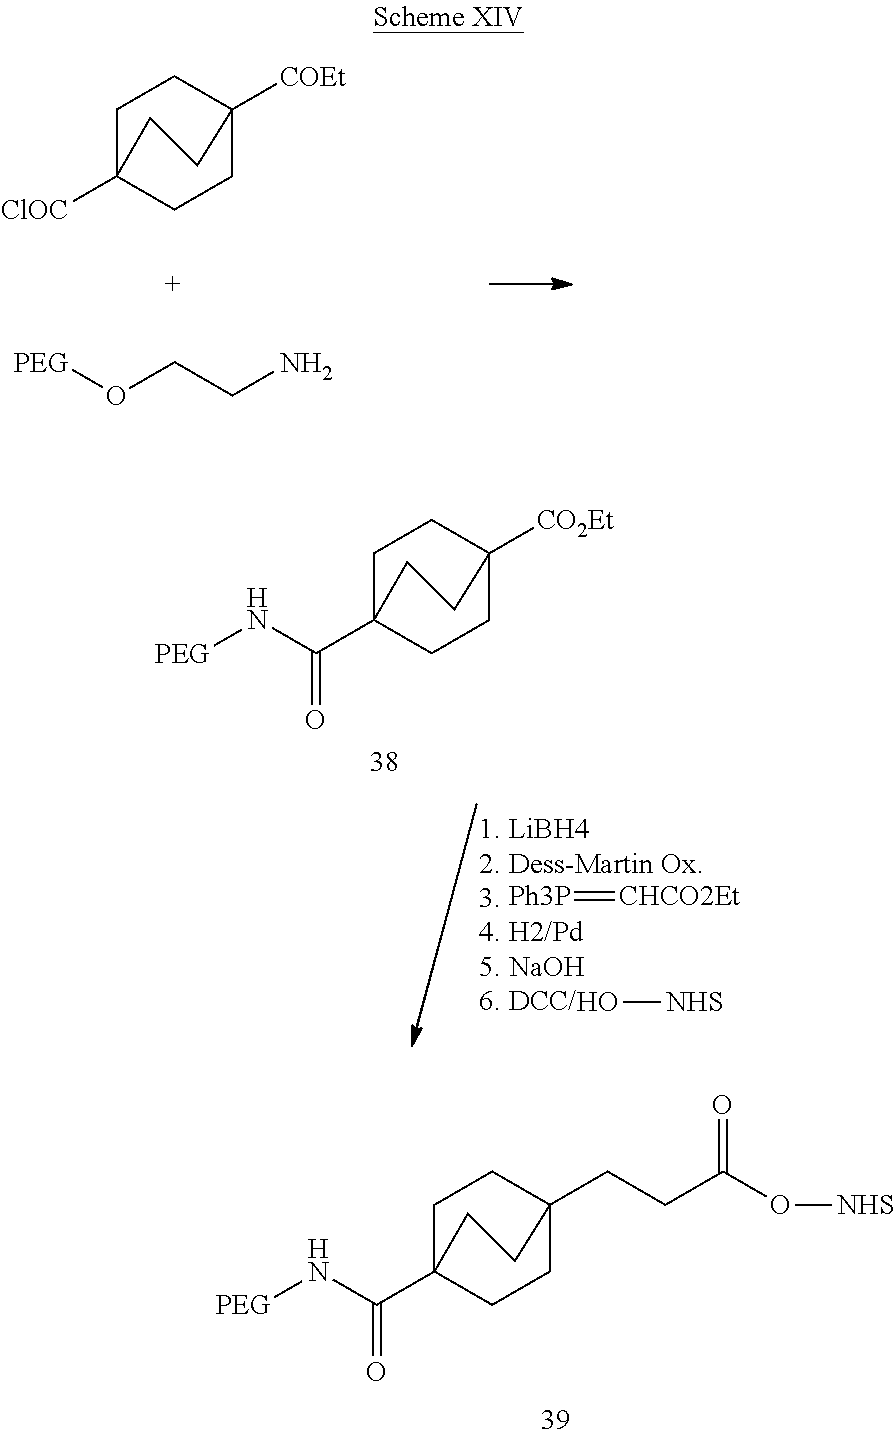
C1CC2(CCC(O[NHS])=O)CCC1(C(N[PEG])=O)CC2.C1CC2([COEt])CCC1([ClOC])CC2.[PEG]OCCN.C1CC2([CO2Et])CCC1(C(N[PEG])=O)CC2.[Ph3P]=[CHCO2Et].O[NHS]
